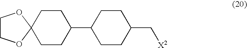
C1(C2CCC(C[X2])CC2)CCC2(CC1)OCCO2
